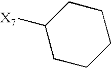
C1CCCCC1[X7]
